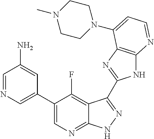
C1=NC=C(C2=CN=C3C(=C2F)C(C2=NC4=C(N2)N=CC=C4N2CCN(C)CC2)=NN3)C=C1N
